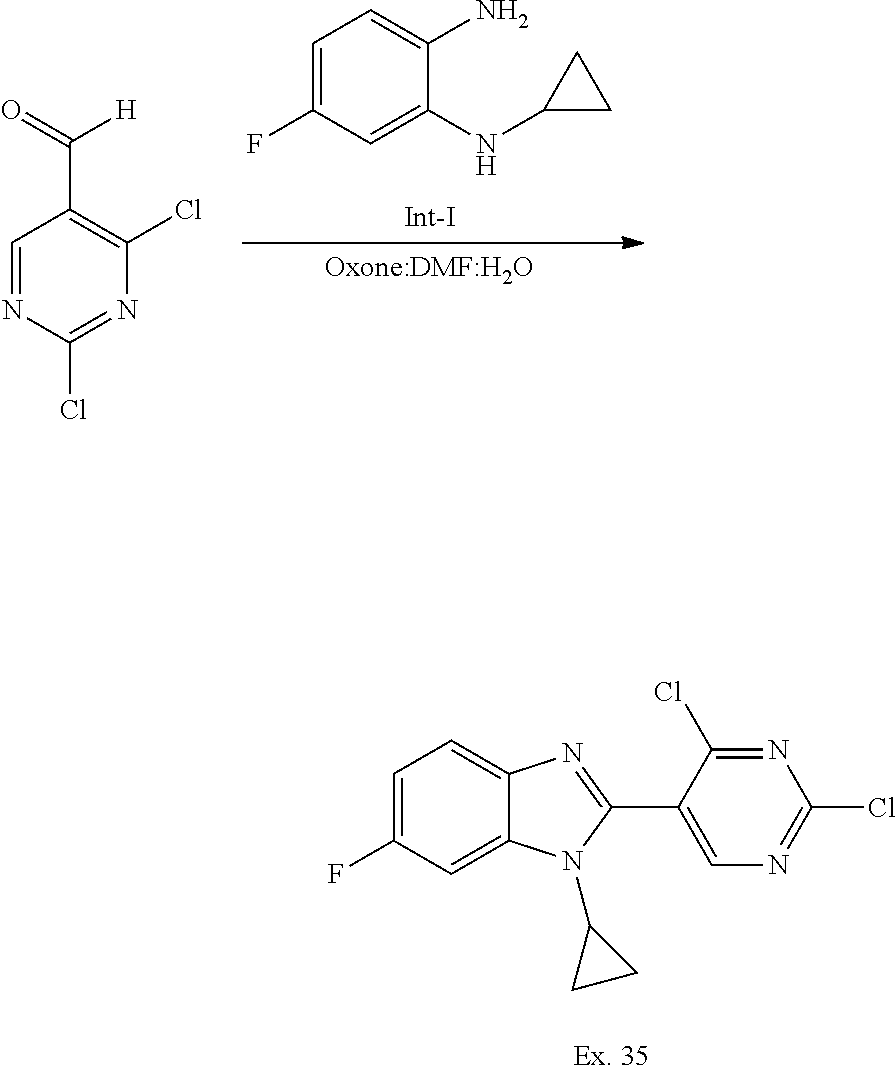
C1=NC(Cl)=NC(Cl)=C1C(=O)[H].C1=C(F)C=C(NC2CC2)C(N)=C1.C1=C(F)C=C2C(=C1)N=C(C1=CN=C(Cl)N=C1Cl)N2C1CC1
